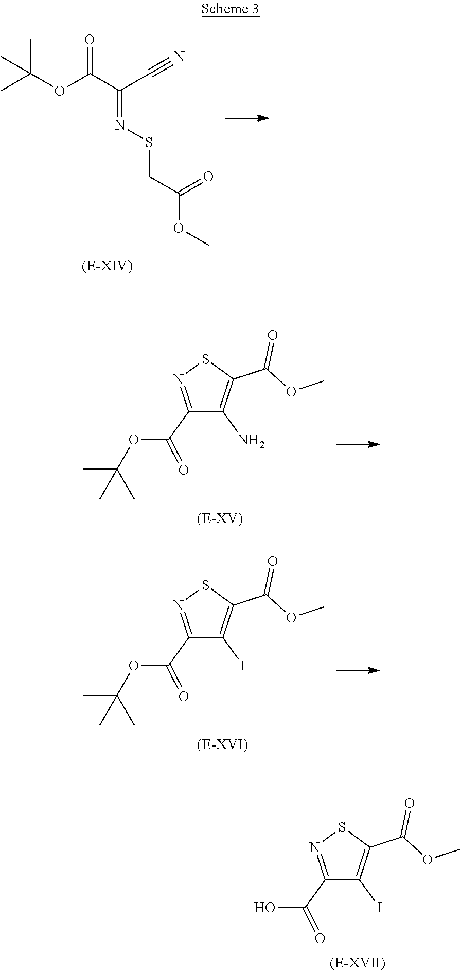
C1(C(OC(C)(C)C)=O)=NSC(C(OC)=O)=C1N.C1(C(OC(C)(C)C)=O)=NSC(C(OC)=O)=C1I.C1(C(O)=O)=NSC(C(OC)=O)=C1I.C(OC(C(C#N)=NSCC(OC)=O)=O)(C)(C)C
